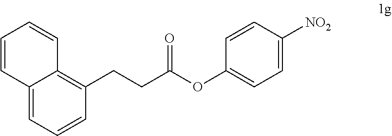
C12=CC=CC(CCC(OC3=CC=C([NO2])C=C3)=O)=C1C=CC=C2
